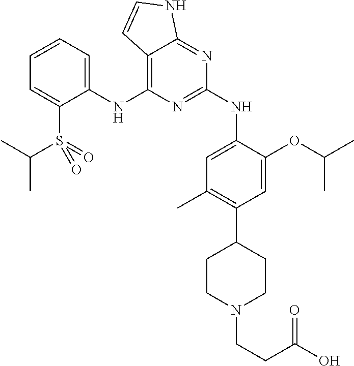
C1(NC2=C3C(=NC(NC4=CC(C)=C(C5CCN(CCC(O)=O)CC5)C=C4OC(C)C)=N2)NC=C3)=CC=CC=C1S(=O)(=O)C(C)C
